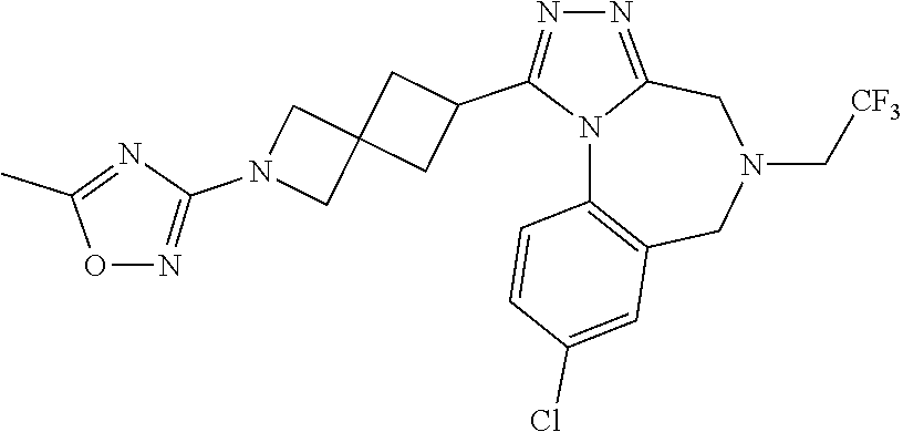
N12C3=C(CN(C[CF3])CC1=NN=C2C1CC2(C1)CN(C1=NOC(C)=N1)C2)C=C(Cl)C=C3
